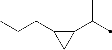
C1(C(C)C)C(CCC)C1
